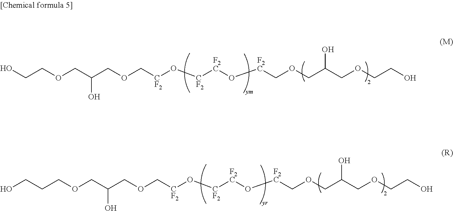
O(CC(COC[F2C]O[F2C][CF2]O[CF2]COCC(COCCO)O)O)CCO.O(CC(COC[F2C]O[F2C][CF2]O[CF2]COCC(COCCCO)O)O)CCO
